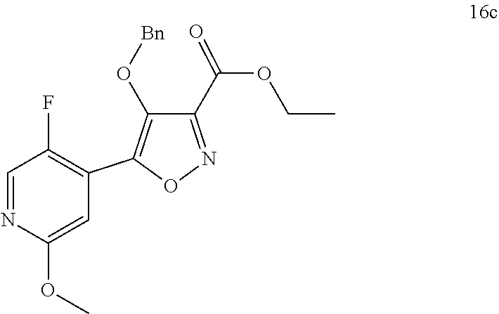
C1(C(OCC)=O)=NOC(C2=C(F)C=NC(OC)=C2)=C1O[Bn]
